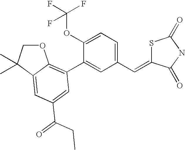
O1CC(C)(C)C2=CC(C(CC)=O)=CC(C3=CC(C=C4SC(=O)NC4=O)=CC=C3OC(F)(F)F)=C12
